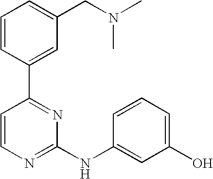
C1=CC(C2=NC(NC3=CC(O)=CC=C3)=NC=C2)=CC(CN(C)C)=C1
